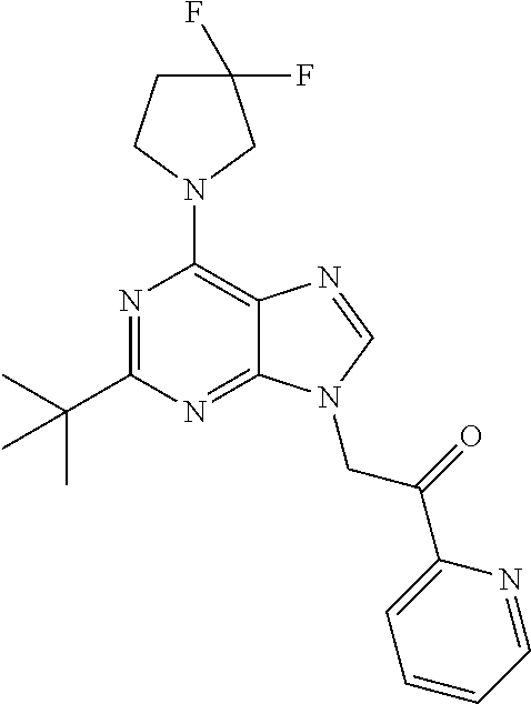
N1=C(C(C)(C)C)N=C2C(=C1N1CC(F)(F)CC1)N=CN2CC(C1=CC=CC=N1)=O
